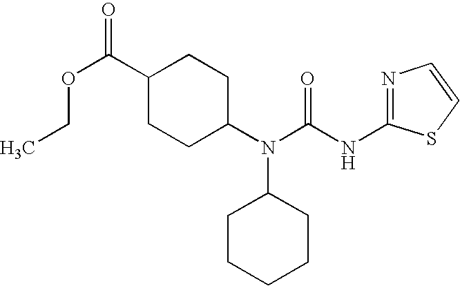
C1(C(OCC)=O)CCC(N(C(NC2=NC=CS2)=O)C2CCCCC2)CC1
